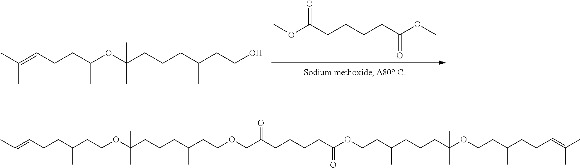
COC(CCCCC(OC)=O)=O.CC(=CCCC(C)OC(CCCC(CCO)C)(C)C)C.CC(=CCCC(CCOC(CCCC(CCOCC(CCCCC(OCCC(C)CCCC(OCCC(CCC=C(C)C)C)(C)C)=O)=O)C)(C)C)C)C
